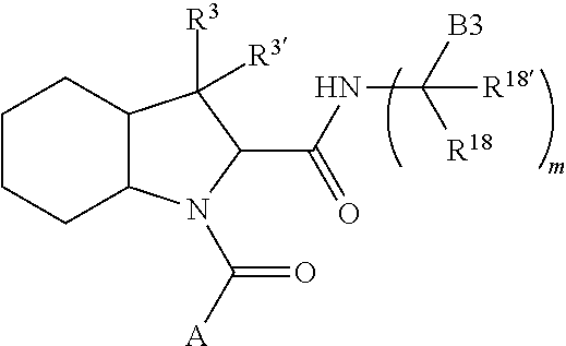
C12C(N(C([A])=O)C(C(NC([B3])([R18])[R18])=O)C1([R3])[R3])CCCC2
